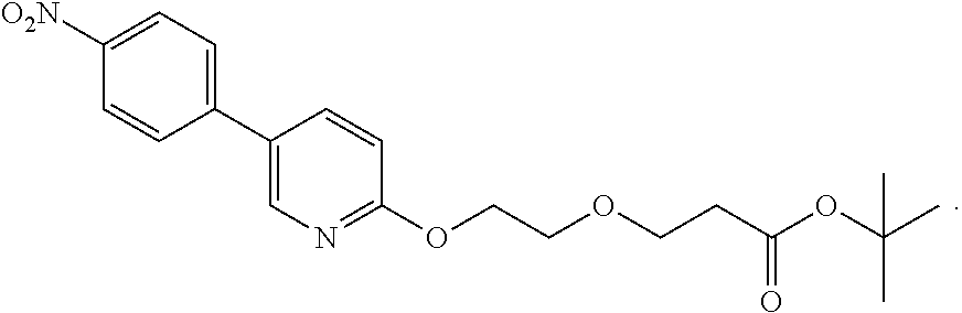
C1(C2=CC=C([O2N])C=C2)=CN=C(OCCOCCC(OC(C)(C)C)=O)C=C1
